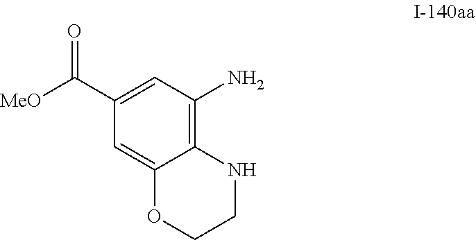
C1(C([MeO])=O)=CC(N)=C2C(=C1)OCCN2
